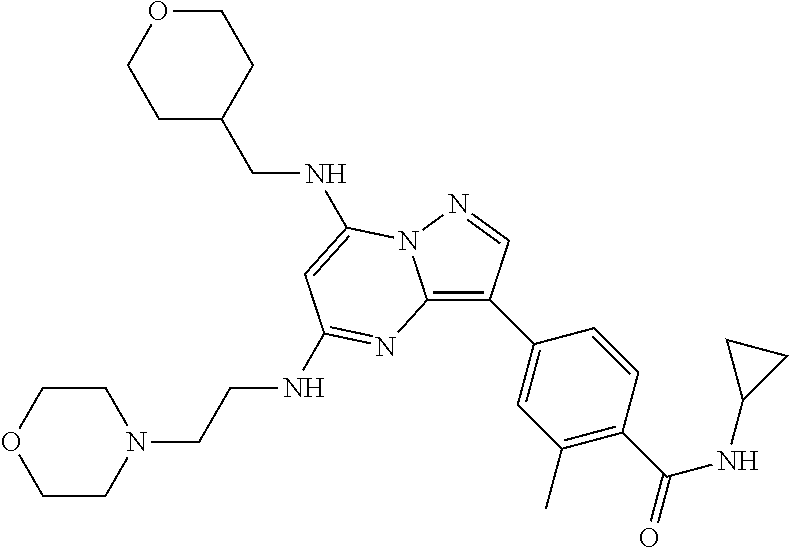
C1OCCC(CNC2=CC(NCCN3CCOCC3)=NC3=C(C4=CC(C)=C(C(=O)NC5CC5)C=C4)C=NN32)C1
